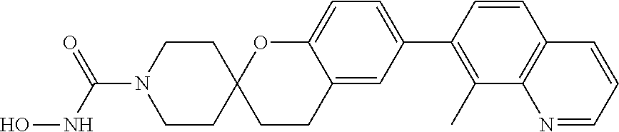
C12=CC(C3=C(C)C4=C(C=C3)C=CC=N4)=CC=C1OC1(CC2)CCN(C(NO)=O)CC1
